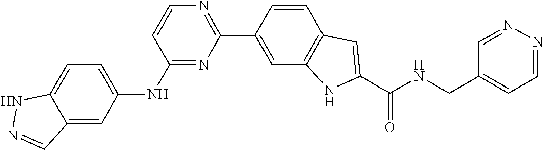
C1=CC(NC2=CC=C3C(=C2)C=NN3)=NC(C2=CC3=C(C=C2)C=C(C(NCC2=CC=NN=C2)=O)N3)=N1
